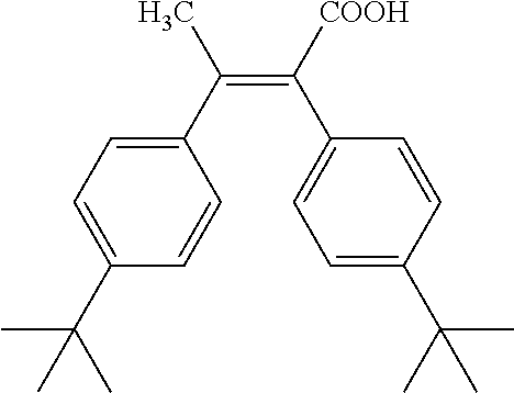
C1(C(C)(C)C)=CC=C(C(=C(C2=CC=C(C(C)(C)C)C=C2)[COOH])C)C=C1
